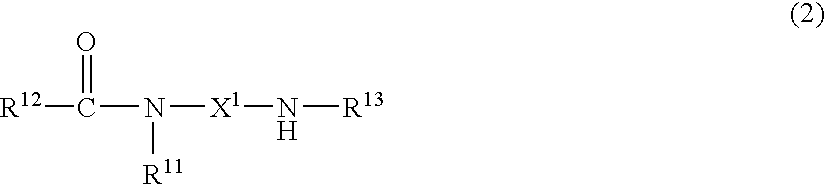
[R12]C(N([X1]N[R13])[R11])=O
